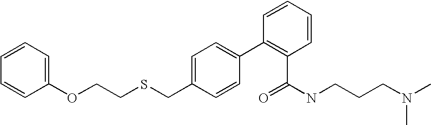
C1=C(CSCCOC2=CC=CC=C2)C=CC(C2=C(C(=O)NCCCN(C)C)C=CC=C2)=C1
